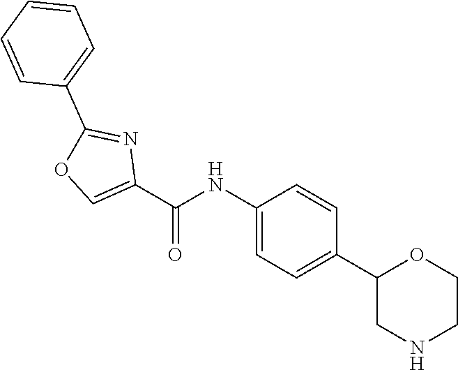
C1(C2=CC=C(NC(C3=COC(C4=CC=CC=C4)=N3)=O)C=C2)CNCCO1
